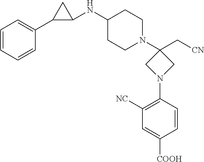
C1=CC=CC(C2C(NC3CCN(C4(C[CN])CN(C5=C([NC])C=C([COOH])C=C5)C4)CC3)C2)=C1
